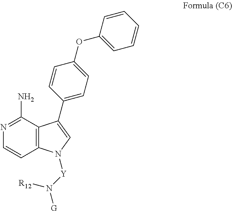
N1=C(N)C2=C(C=C1)N([Y]N([R12])[G])C=C2C1=CC=C(OC2=CC=CC=C2)C=C1
